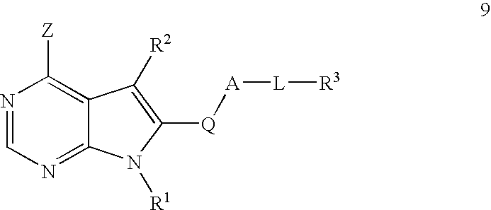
N1=C2C(=C([Z])N=C1)C([R2])=C([Q][A][L][R3])N2[R1]
